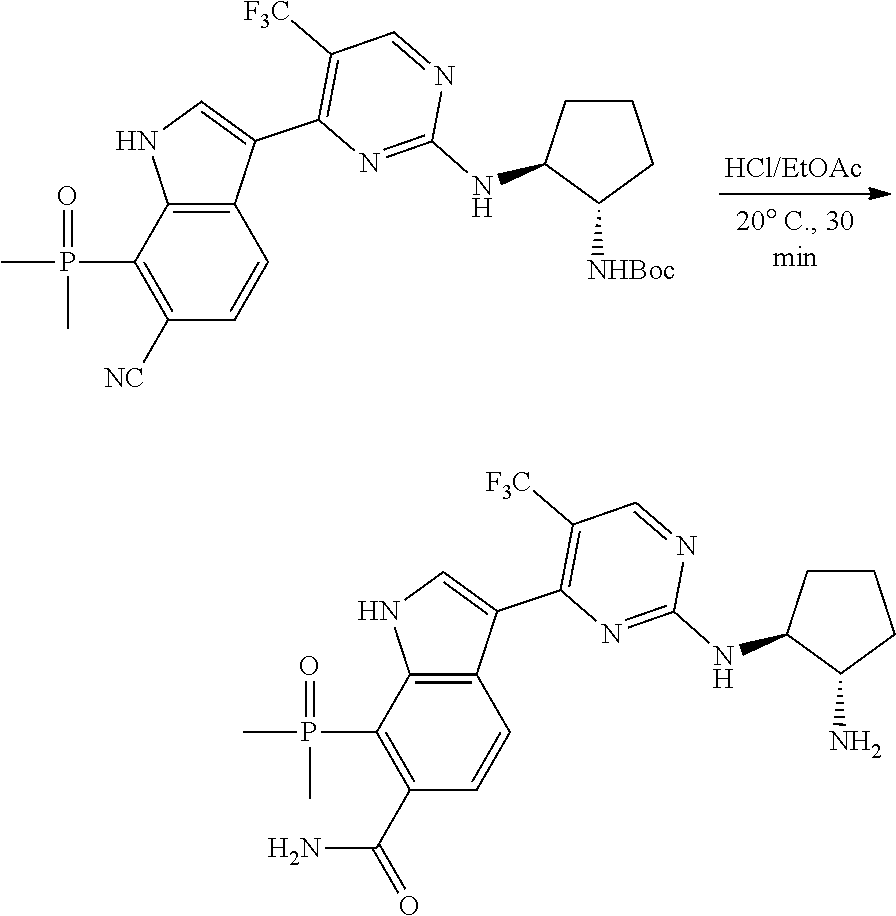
O=P(C)(C)C1=C([NC])C=CC2=C1NC=C2C1=C([F3C])C=NC(NC2CCCC2[NHBoc])=N1.O=P(C)(C)C1=C(C(=O)N)C=CC2=C1NC=C2C1=C([F3C])C=NC(NC2CCCC2N)=N1
